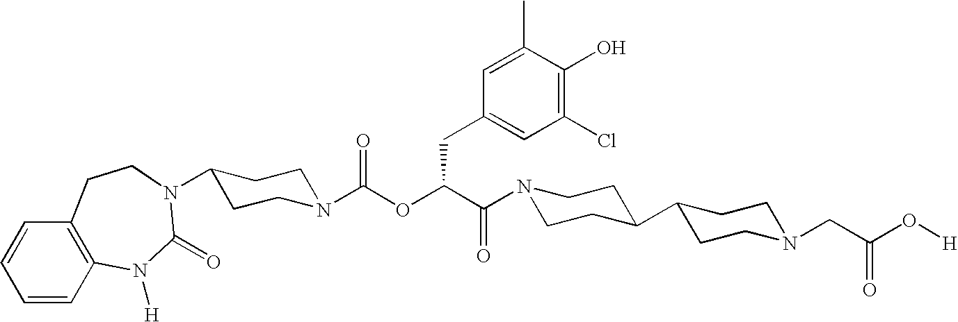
N1(C(C(OC(N2CCC(N3C(=O)N([H])C4=C(C=CC=C4)CC3)CC2)=O)CC2=CC(Cl)=C(O)C(C)=C2)=O)CCC(C2CCN(CC(O[H])=O)CC2)CC1
